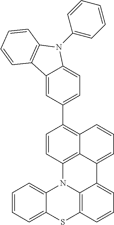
C1(C2=CC=C3C(=C2)C2=C(N3C3=CC=CC=C3)C=CC=C2)=C2C3=C(C=C1)N1C4=CC=CC=C4SC4=C1C(=CC=C4)C3=CC=C2
